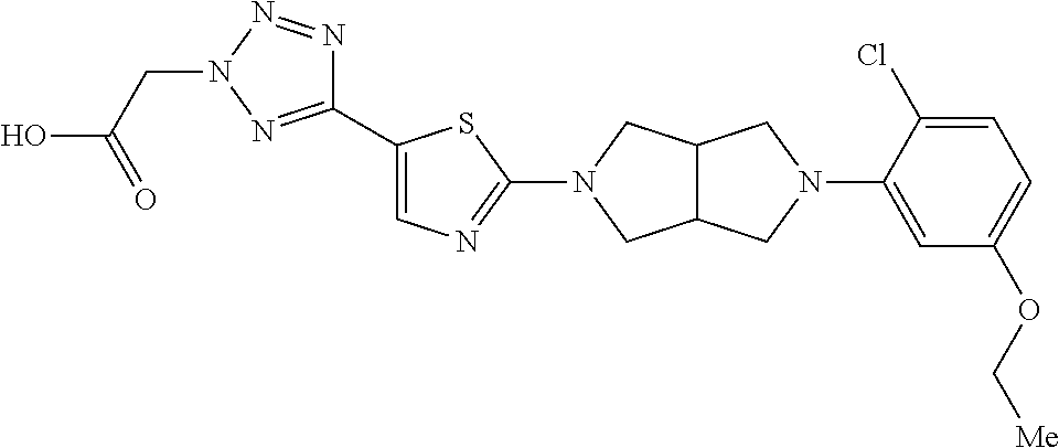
C1(C2=CN=C(N3CC4C(C3)CN(C3=CC(OC[Me])=CC=C3Cl)C4)S2)=NN(CC(O)=O)N=N1
